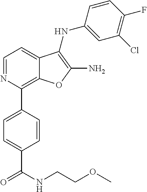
C12=C(C3=CC=C(C(NCCOC)=O)C=C3)N=CC=C1C(NC1=CC(Cl)=C(F)C=C1)=C(N)O2
